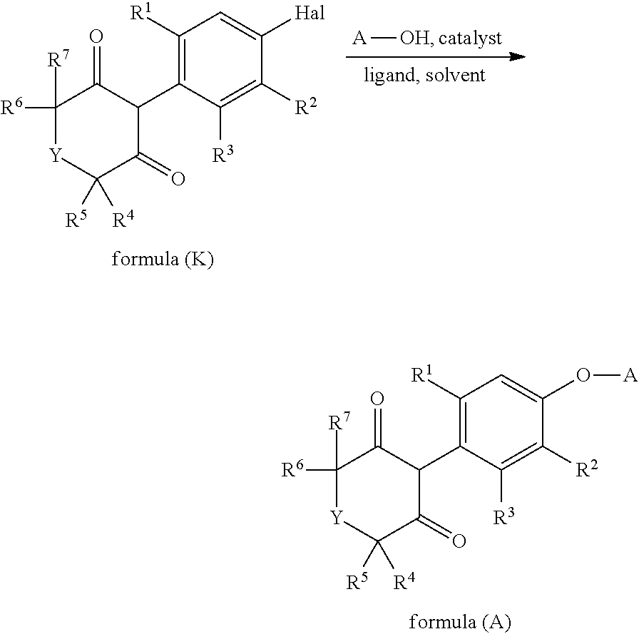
C1([R1])=C(C2C(=O)C([R6])([R7])[Y]C([R5])([R4])C2=O)C([R3])=C([R2])C(O[A])=C1.[A][OH].C1([R1])=C(C2C(=O)C([R6])([R7])[Y]C([R5])([R4])C2=O)C([R3])=C([R2])C([Hal])=C1
